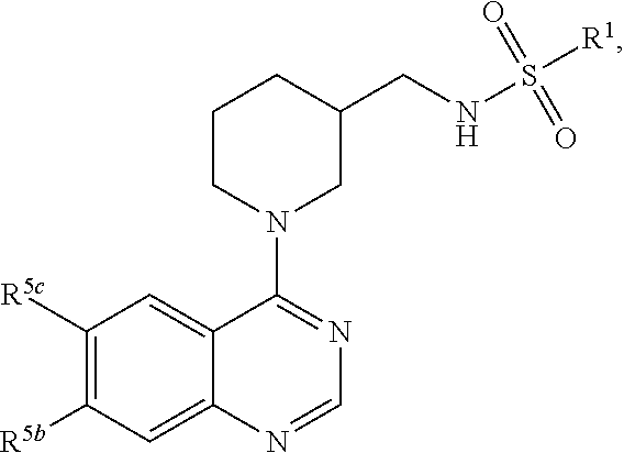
C1([R5c])=C([R5b])C=C2C(=C1)C(N1CC(CNS([R1])(=O)=O)CCC1)=NC=N2
